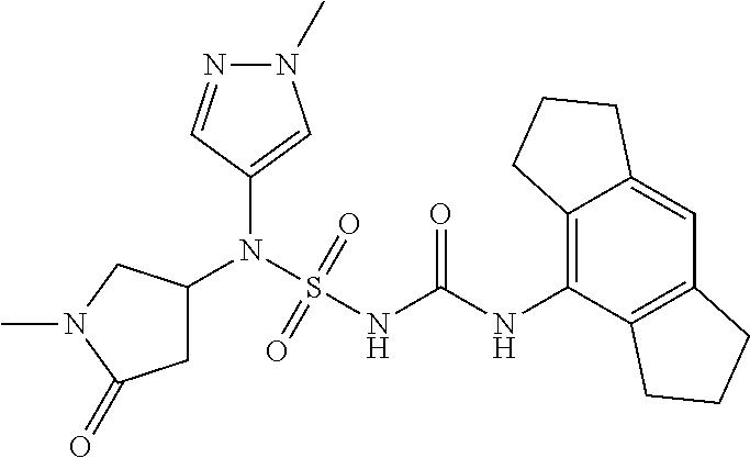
C1(N(S(NC(NC2=C3C(=CC4=C2CCC4)CCC3)=O)(=O)=O)C2CC(=O)N(C)C2)=CN(C)N=C1
